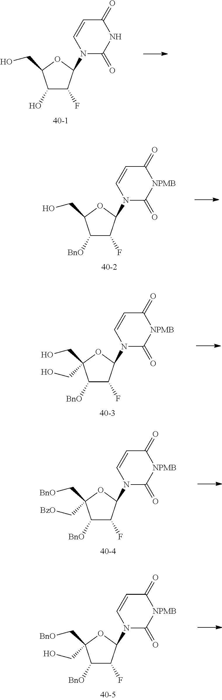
C1(O)C(F)C(N2C(=O)NC(=O)C=C2)OC1CO.C1([BnO])C(F)C(N2C(=O)[NPMB]C(=O)C=C2)OC1CO.C1([BnO])C(F)C(N2C(=O)[NPMB]C(=O)C=C2)OC1(CO)CO.C1([BnO])C(F)C(N2C(=O)[NPMB]C(=O)C=C2)OC1(C[BnO])C[BzO].C1([BnO])C(F)C(N2C(=O)[NPMB]C(=O)C=C2)OC1(C[BnO])CO
